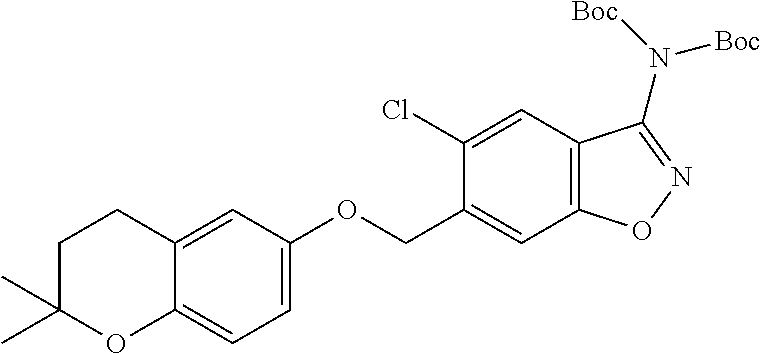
C1=C(OCC2=CC3=C(C=C2Cl)C(N([Boc])[Boc])=NO3)C=C2C(=C1)OC(C)(C)CC2
